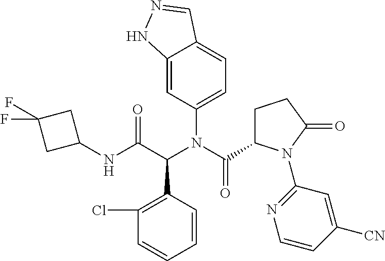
C1(Cl)=C(C(C(NC2CC(F)(F)C2)=O)N(C(C2CCC(=O)N2C2=NC=CC([CN])=C2)=O)C2=CC=C3C(=C2)NN=C3)C=CC=C1
